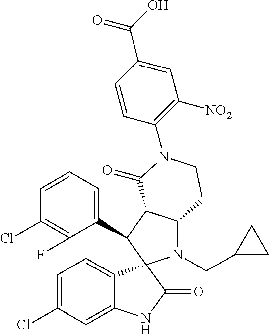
C1(C2C3C(N(CC4CC4)C24C2=CC=C(Cl)C=C2NC4=O)CCN(C2=C([NO2])C=C(C(O)=O)C=C2)C3=O)=CC=CC(Cl)=C1F
